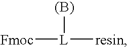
[Fmoc][L]([(B)])[resin]
